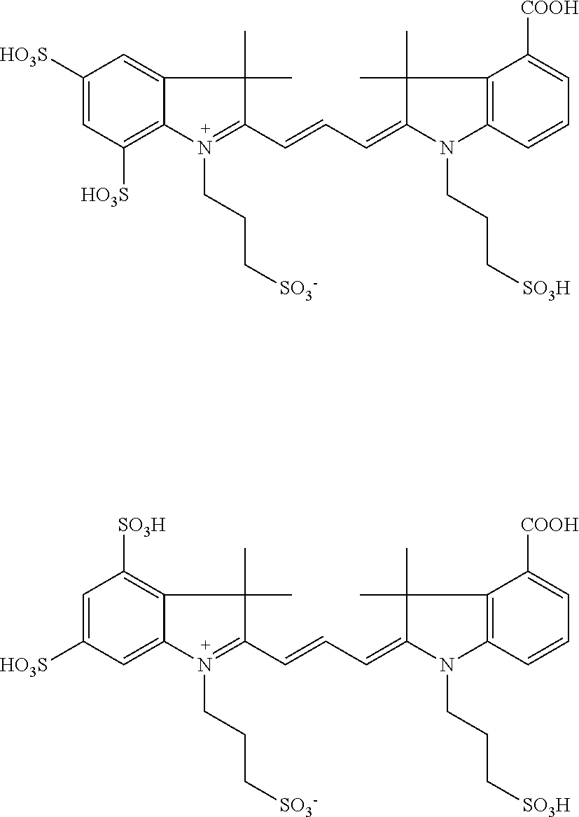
C1([HO3S])=CC([HO3S])=C2C(=C1)C(C)(C)C(C=CC=C1N(CCC[SO3H])C3=C(C1(C)C)C([COOH])=CC=C3)=N2CCC[SO3-].C1=C([HO3S])C=C2C(=C1[SO3H])C(C)(C)C(C=CC=C1N(CCC[SO3H])C3=C(C1(C)C)C([COOH])=CC=C3)=N2CCC[SO3-]
